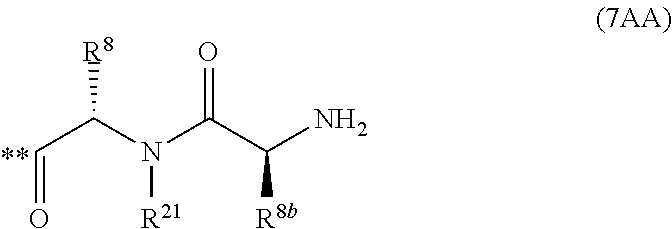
C(C(N(C(C(N)[R8b])=O)[R21])[R8])=O
